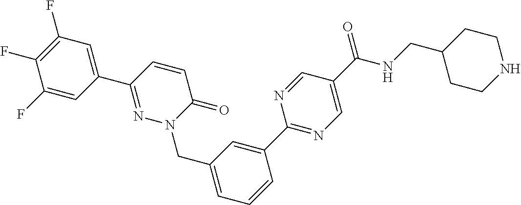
C1=C(C2=NC=C(C(NCC3CCNCC3)=O)C=N2)C=CC=C1CN1N=C(C2=CC(F)=C(F)C(F)=C2)C=CC1=O
